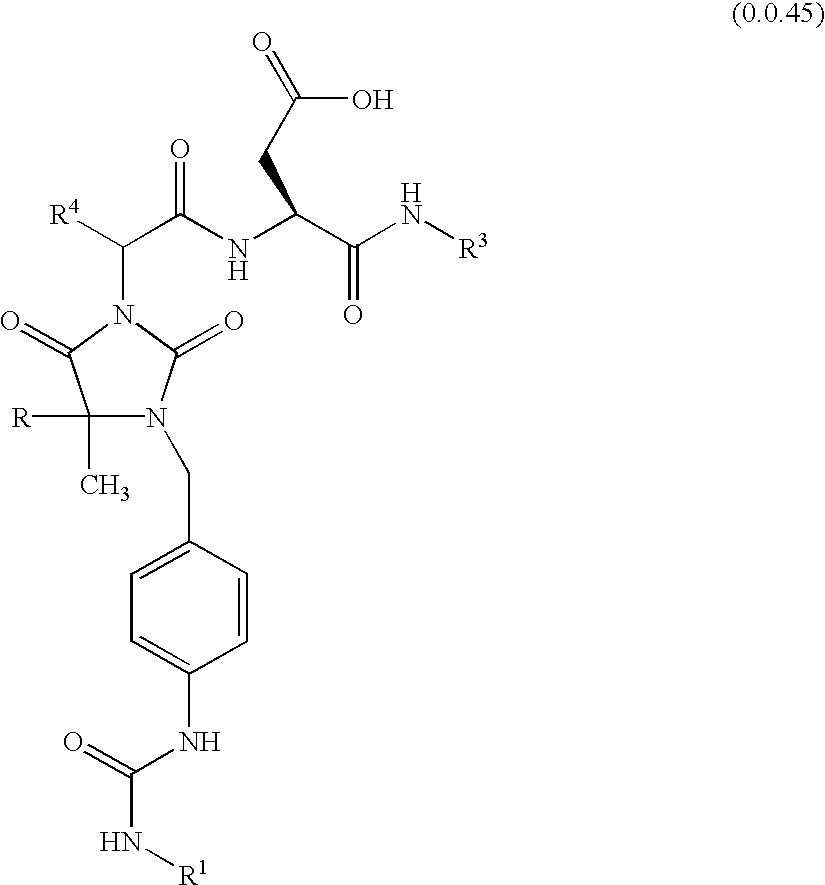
N1(CC2=CC=C(NC(=O)N[R1])C=C2)C(C)([R])C(=O)N(C([R4])C(NC(C(N[R3])=O)CC(=O)O)=O)C1=O
